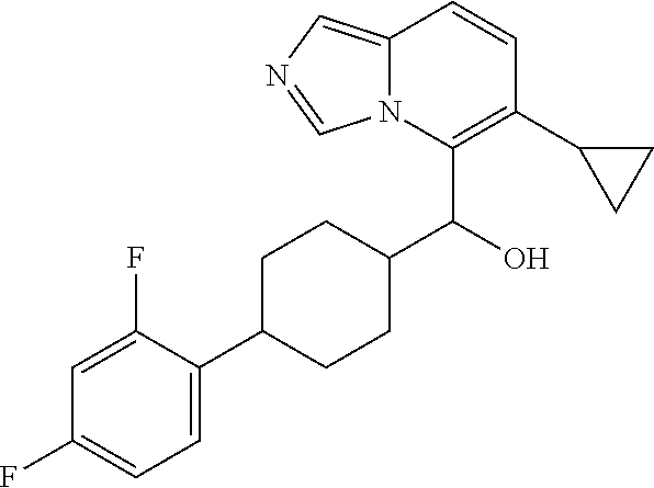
C12=CN=CN1C(C(C1CCC(C3=CC=C(F)C=C3F)CC1)O)=C(C1CC1)C=C2
